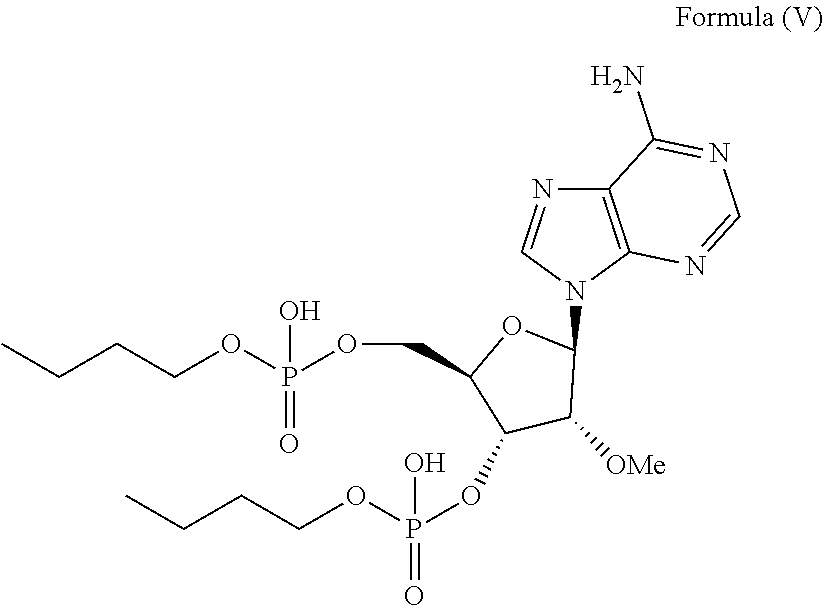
CCCCOP(OC1C([OMe])C(N2C3=C(N=C2)C(N)=NC=N3)OC1COP(OCCCC)(O)=O)(=O)O
